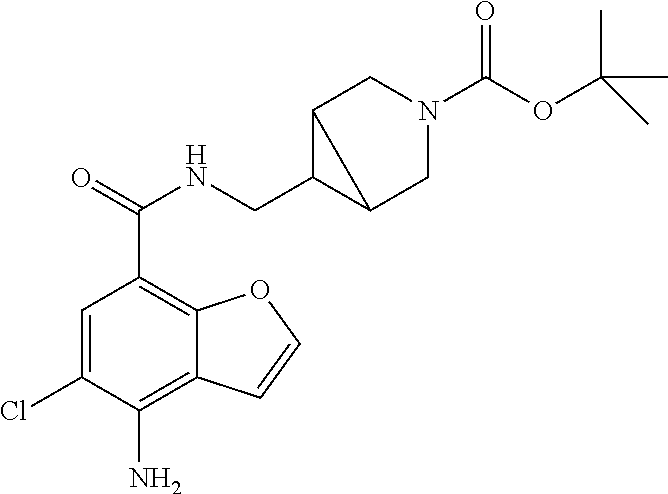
C1=C(Cl)C(N)=C2C(=C1C(=O)NCC1C3CN(C(OC(C)(C)C)=O)CC13)OC=C2
